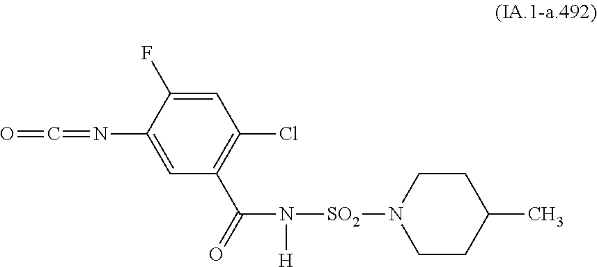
C1=C(F)C(N=C=O)=CC(C(=O)N([H])[SO2]N2CCC(C)CC2)=C1Cl
